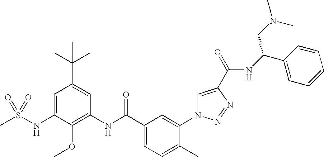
CS(NC1=CC(C(C)(C)C)=CC(NC(C2=CC=C(C)C(N3C=C(C(=O)NC(C4=CC=CC=C4)CN(C)C)N=N3)=C2)=O)=C1OC)(=O)=O
